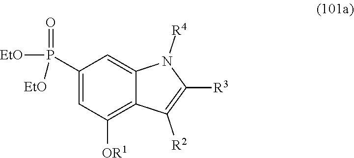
C1(P(=O)([EtO])[EtO])=CC([OR1])=C2C(=C1)N([R4])C([R3])=C2[R2]
